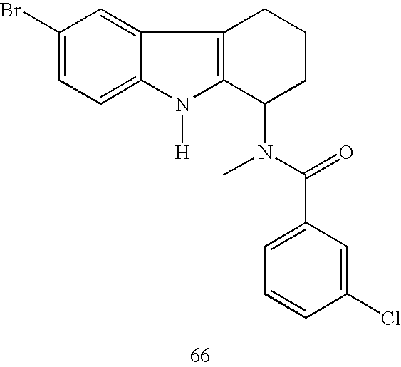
C1(Br)=CC=C2C(=C1)C1=C(N2[H])C(N(C)C(C2=CC=CC(Cl)=C2)=O)CCC1
